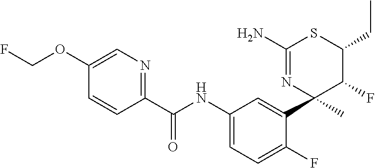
C1(C(NC2=CC=C(F)C(C3(C)C(F)C(CC)SC(N)=N3)=C2)=O)=NC=C(OCF)C=C1
